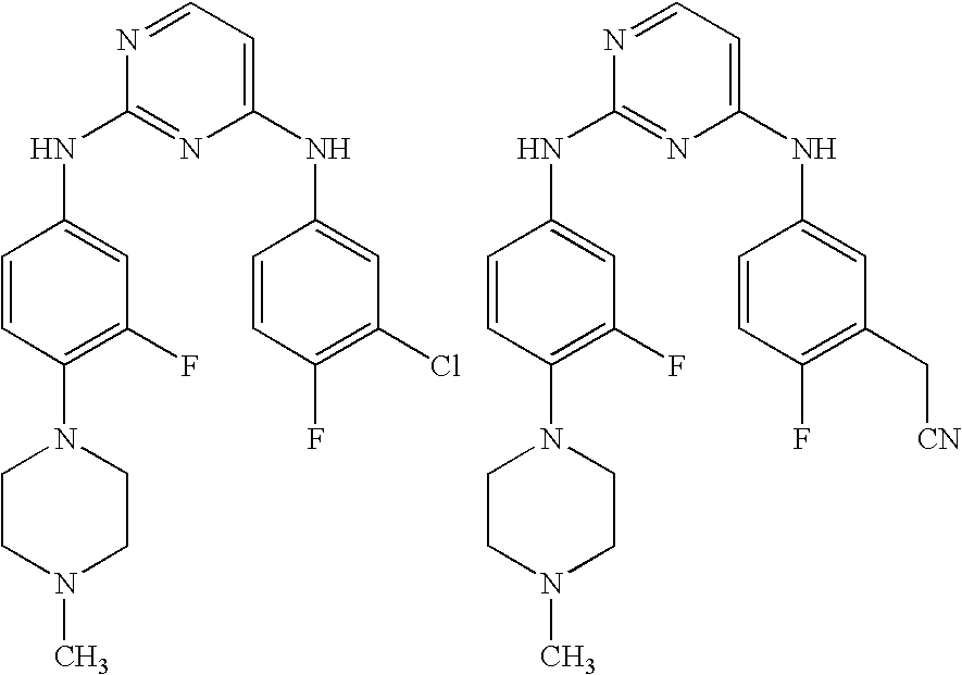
N1=CC=C(NC2=CC(Cl)=C(F)C=C2)N=C1NC1=CC(F)=C(N2CCN(C)CC2)C=C1.N1=CC=C(NC2=CC(C[CN])=C(F)C=C2)N=C1NC1=CC(F)=C(N2CCN(C)CC2)C=C1
